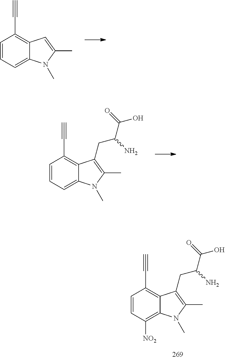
C12=C(C#C)C=CC=C1N(C)C(C)=C2CC(C(O)=O)N.C12=C(C#C)C=CC=C1N(C)C(C)=C2.C12=C(C#C)C=CC([NO2])=C1N(C)C(C)=C2CC(C(O)=O)N
